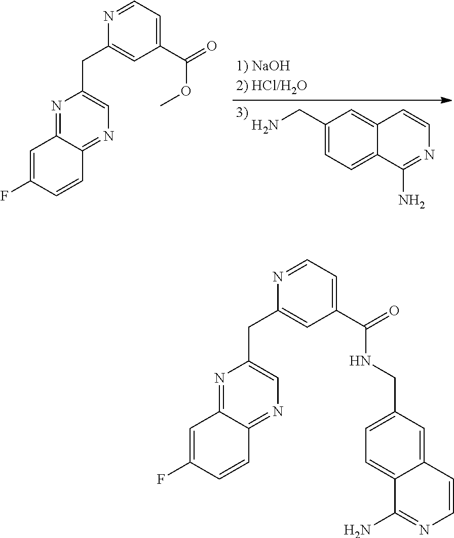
C1(CN)=CC=C2C(=C1)C=CN=C2N.N1=CC=C(C(=O)OC)C=C1CC1=CN=C2C(=N1)C=C(F)C=C2.N1=CC=C(C(=O)NCC2=CC=C3C(=C2)C=CN=C3N)C=C1CC1=CN=C2C(=N1)C=C(F)C=C2
